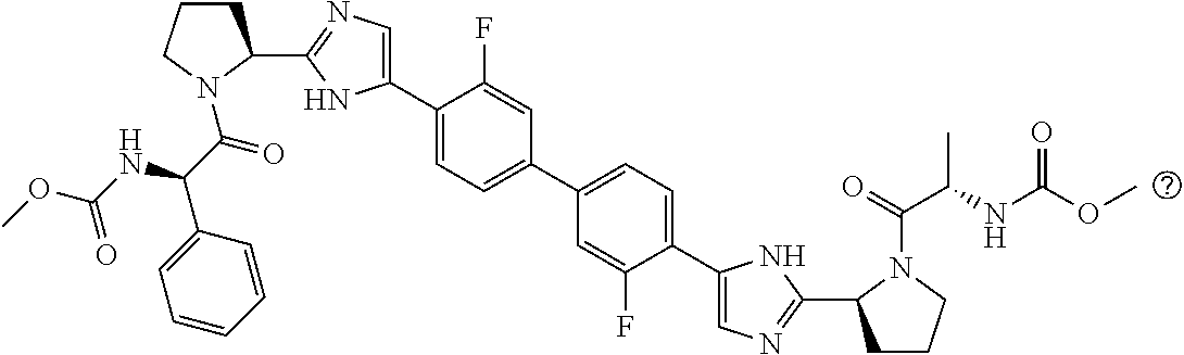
C1(C2=CN=C(C3CCCN3C(C(C3=CC=CC=C3)NC(OC)=O)=O)N2)=CC=C(C2=CC=C(C3=CN=C(C4CCCN4C(=O)C(NC(OC)=O)C)N3)C(F)=C2)C=C1F
